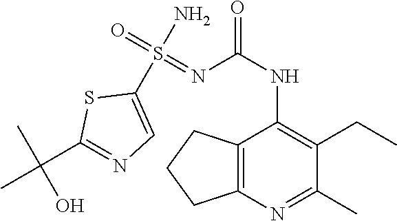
C12=C(N=C(C)C(CC)=C1NC(=O)N=S(=O)(N)C1=CN=C(C(C)(C)O)S1)CCC2
